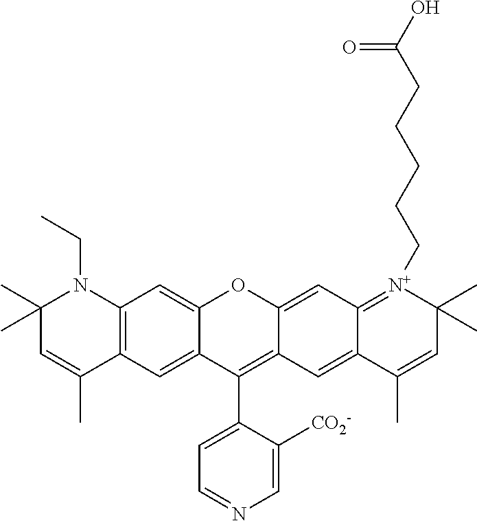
C12=CC3=C(C=C1C(C1=CC=NC=C1[CO2-])=C1C(=CC4=[N+](CCCCCC(O)=O)C(C)(C)C=C(C)C4=C1)O2)C(C)=CC(C)(C)N3CC
